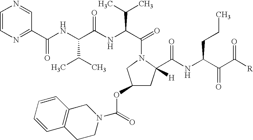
C1=CN=C(C(NC(C(NC(C(=O)N2C(C(NC(C(C([R])=O)=O)CCC)=O)([H])CC(OC(=O)N3CC4=C(CC3)C=CC=C4)C2)C(C)C)=O)C(C)C)=O)C=N1
